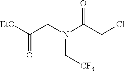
[EtO]C(CN(C[CF3])C(CCl)=O)=O
